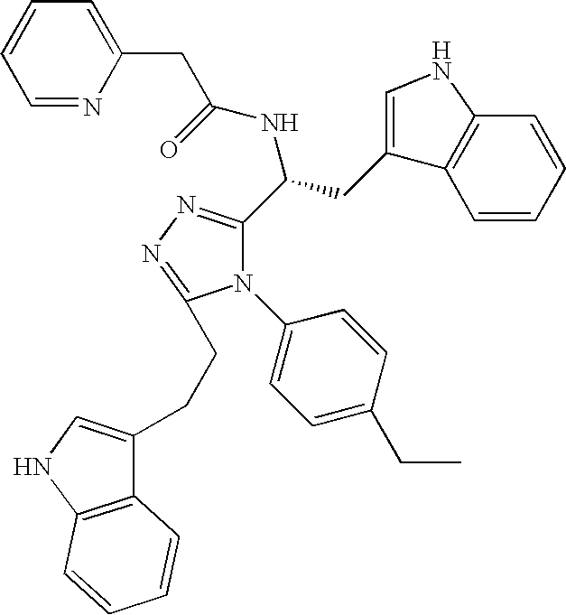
N1(C2=CC=C(CC)C=C2)C(C(CC2=CNC3=C2C=CC=C3)NC(=O)CC2=CC=CC=N2)=NN=C1CCC1=CNC2=C1C=CC=C2
